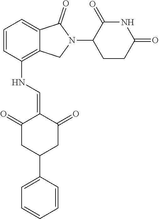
C1=CC(NC=C2C(=O)CC(C3=CC=CC=C3)CC2=O)=C2C(=C1)C(=O)N(C1CCC(=O)NC1=O)C2
